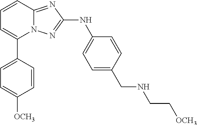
C1=CC2=NC(NC3=CC=C(CNCC[OCH3])C=C3)=NN2C(C2=CC=C([OCH3])C=C2)=C1
